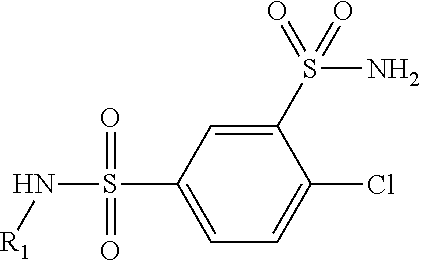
C1(S(=O)(N)=O)=CC(S(N[R1])(=O)=O)=CC=C1Cl
